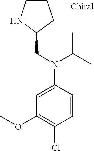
C1CNC(CN(C(C)C)C2=CC(OC)=C(Cl)C=C2)C1
